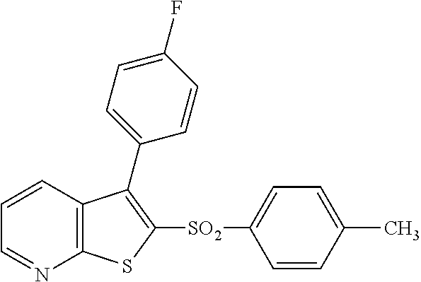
C1=CC2=C(N=C1)SC([SO2]C1=CC=C(C)C=C1)=C2C1=CC=C(F)C=C1
